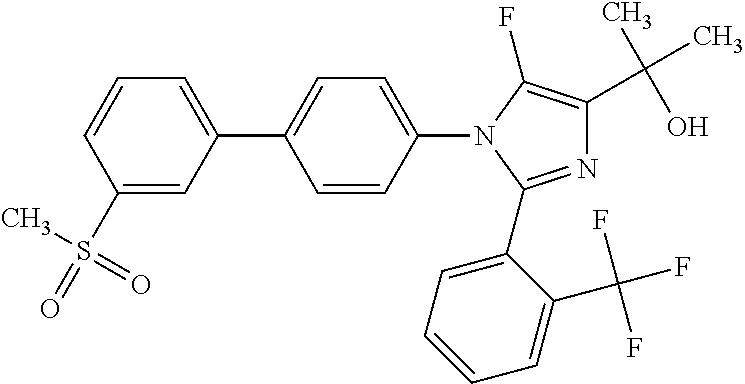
N1=C(C2=CC=CC=C2C(F)(F)F)N(C2=CC=C(C3=CC=CC(S(=O)(C)=O)=C3)C=C2)C(F)=C1C(C)(O)C
